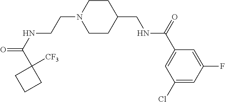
C(N1CCC(CNC(C2=CC(Cl)=CC(F)=C2)=O)CC1)CNC(=O)C1([CF3])CCC1
